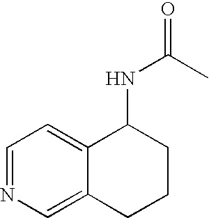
C1=NC=C2C(=C1)C(NC(=O)C)CCC2
